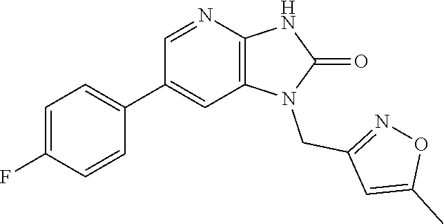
C1(C2=CC=C(F)C=C2)=CC2=C(N=C1)NC(=O)N2CC1=NOC(C)=C1
